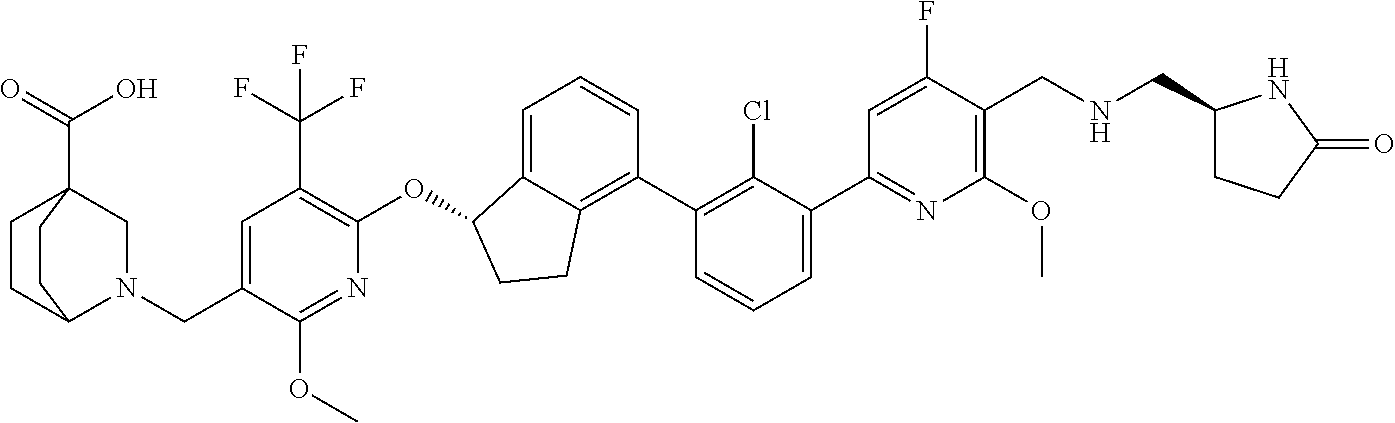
C(C1=CC(C(F)(F)F)=C(OC2C3=CC=CC(C4=C(Cl)C(C5=NC(OC)=C(CNCC6CCC(=O)N6)C(F)=C5)=CC=C4)=C3CC2)N=C1OC)N1C2CCC(C(O)=O)(C1)CC2
